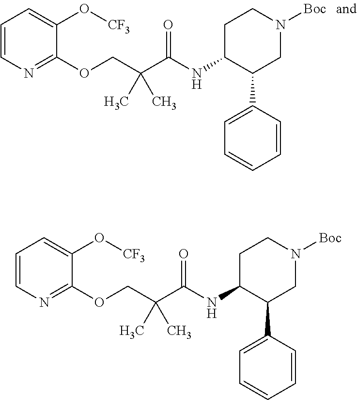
C1=CN=C(OCC(C(=O)NC2C(C3=CC=CC=C3)CN([Boc])CC2)(C)C)C(O[CF3])=C1.C1=CN=C(OCC(C(=O)NC2C(C3=CC=CC=C3)CN([Boc])CC2)(C)C)C(O[CF3])=C1
